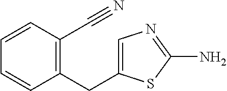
C1=CC(C#N)=C(CC2=CN=C(N)S2)C=C1
